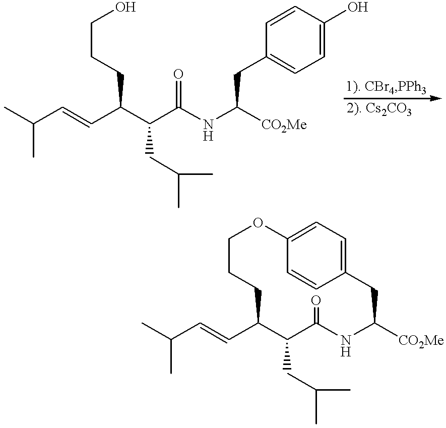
CC(C=CC(C(C(NC([CO2Me])CC1=CC=C(O)C=C1)=O)CC(C)C)CCCO)C.CC(C=CC1C(CC(C)C)C(=O)NC([CO2Me])CC2=CC=C(OCCC1)C=C2)C
